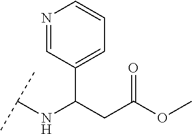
C1(C(CC(OC)=O)NC(C)C)=CC=CN=C1
